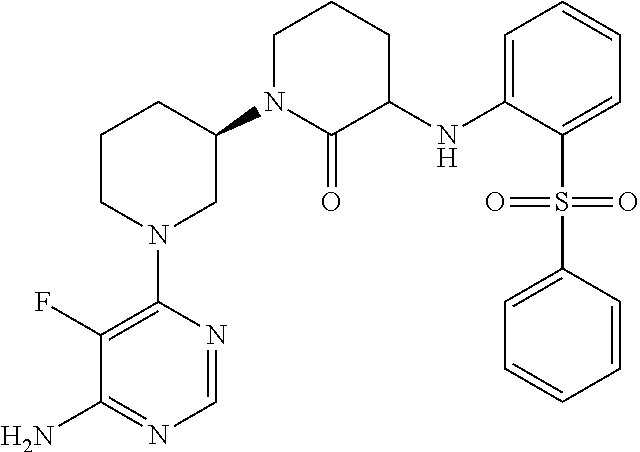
C1(N2CC(N3C(=O)C(NC4=CC=CC=C4S(C4=CC=CC=C4)(=O)=O)CCC3)CCC2)=C(F)C(N)=NC=N1
